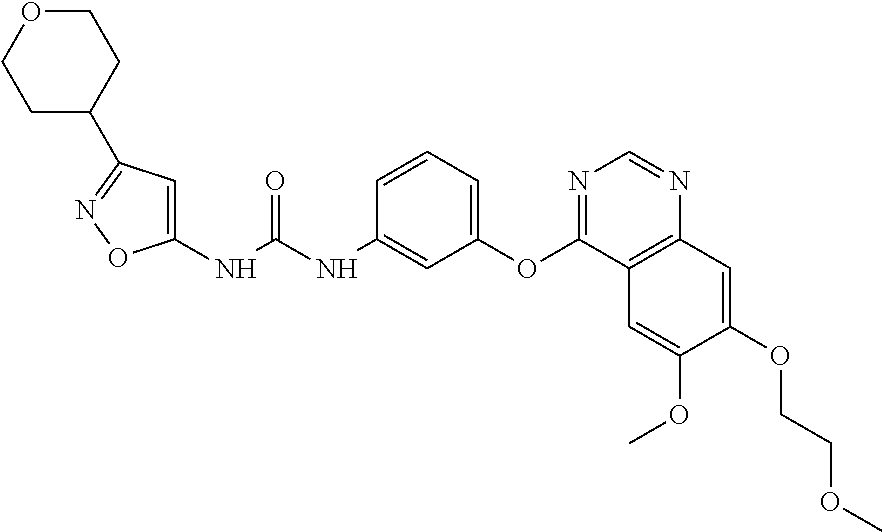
C1(NC(NC2=CC(OC3=NC=NC4=C3C=C(OC)C(OCCOC)=C4)=CC=C2)=O)=CC(C2CCOCC2)=NO1
